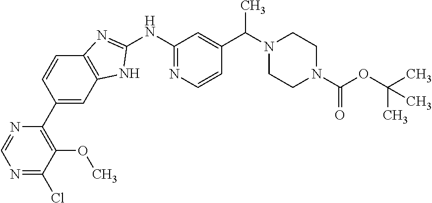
C12=C(C=C(C3=C(OC)C(Cl)=NC=N3)C=C1)NC(NC1=NC=CC(C(N3CCN(C(OC(C)(C)C)=O)CC3)C)=C1)=N2
